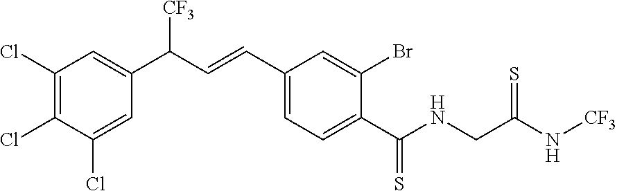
C1(Cl)=C(Cl)C(Cl)=CC(C(C=CC2=CC=C(C(NCC(N[CF3])=S)=S)C(Br)=C2)[CF3])=C1
